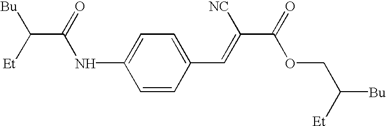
C1=CC(C=C(C(OCC([Bu])[Et])=O)[NC])=CC=C1NC(=O)C([Et])[Bu]
